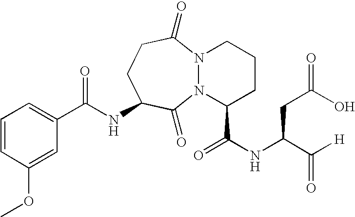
C1(C(NC2CCC(=O)N3N(C2=O)C(C(NC(C([H])=O)CC(O)=O)=O)CCC3)=O)=CC=CC(OC)=C1
